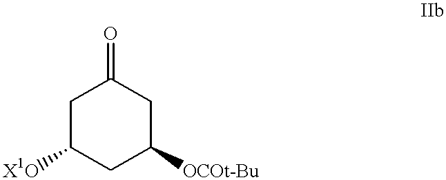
C1C([X1O])CC([OCOt-Bu])CC1=O
